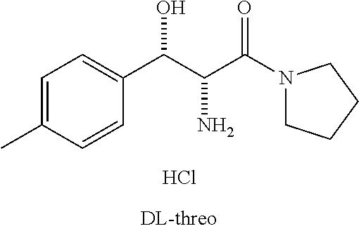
C1=C(C)C=CC(C(C(C(N2CCCC2)=O)N)O)=C1.Cl
